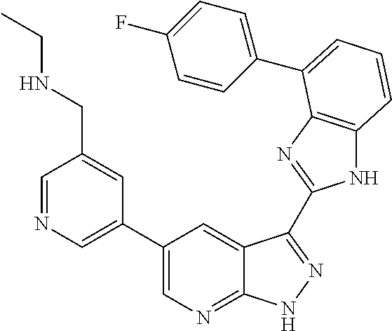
C1(C2=CN=CC(CNCC)=C2)=CN=C2C(=C1)C(C1=NC3=C(N1)C=CC=C3C1=CC=C(F)C=C1)=NN2
